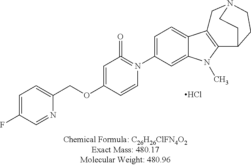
C1=C(F)C=NC(COC2=CC(=O)=N(C3=CC=C4C(=C3)N(C)C3=C4CN4CCC3CC4)C=C2)=C1.Cl
